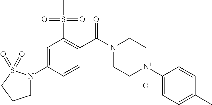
C1=C(N2CCCS2(=O)=O)C=CC(C(N2CC[N+](C3=CC=C(C)C=C3C)([O-])CC2)=O)=C1S(=O)(=O)C
